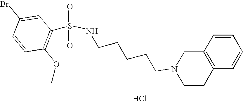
Cl.C(CCCCN1CCC2=C(C1)C=CC=C2)NS(=O)(=O)C1=C(OC)C=CC(Br)=C1
